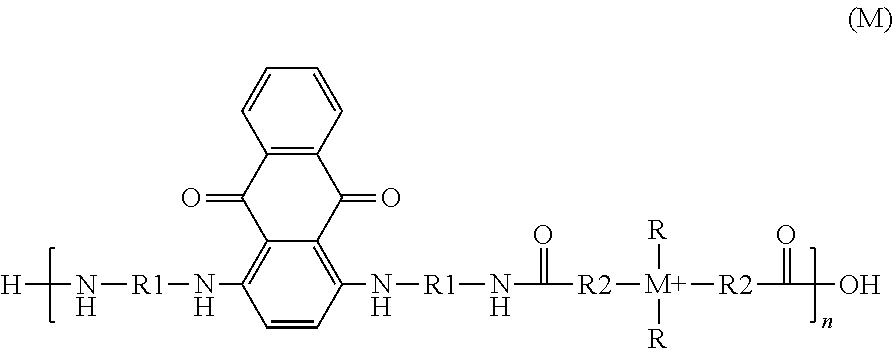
C1=CC(N[R1]NC([R2][M+]([R])([R])[R2]C(O)=O)=O)=C2C(=C1N[R1]N[H])C(=O)C1=C(C2=O)C=CC=C1
